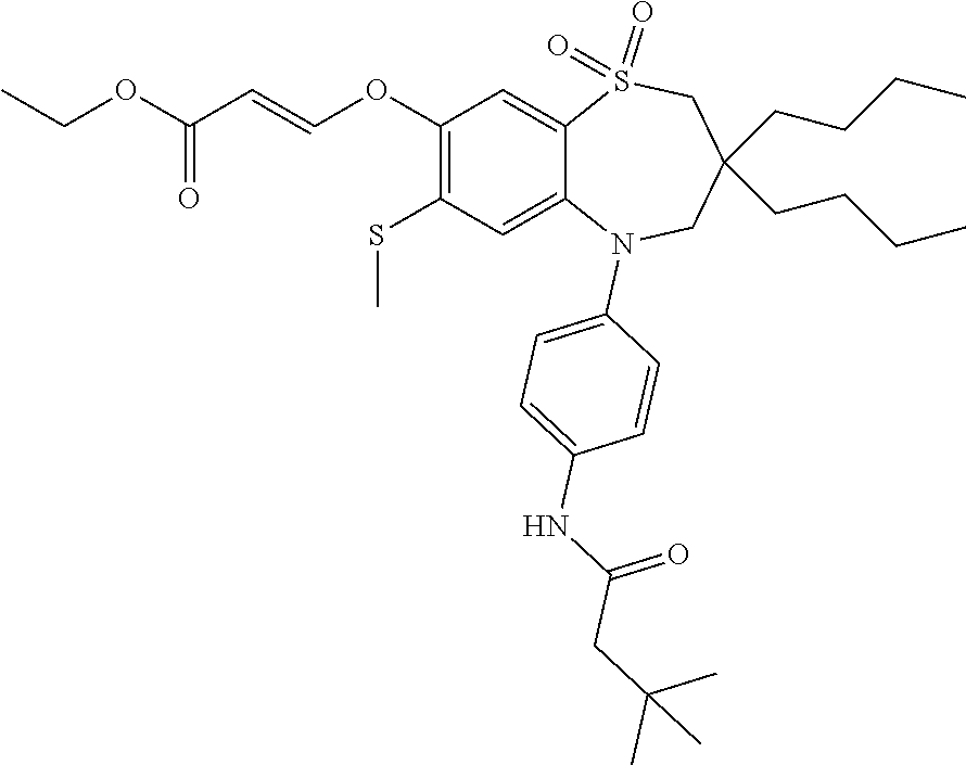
C1(NC(CC(C)(C)C)=O)=CC=C(N2C3=CC(SC)=C(OC=CC(=O)OCC)C=C3S(=O)(=O)CC(CCCC)(CCCC)C2)C=C1
